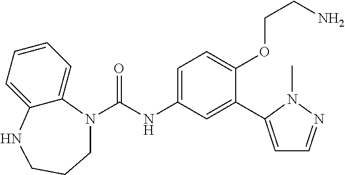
C(=O)(NC1=CC=C(OCCN)C(C2=CC=NN2C)=C1)N1C2=CC=CC=C2NCCC1
